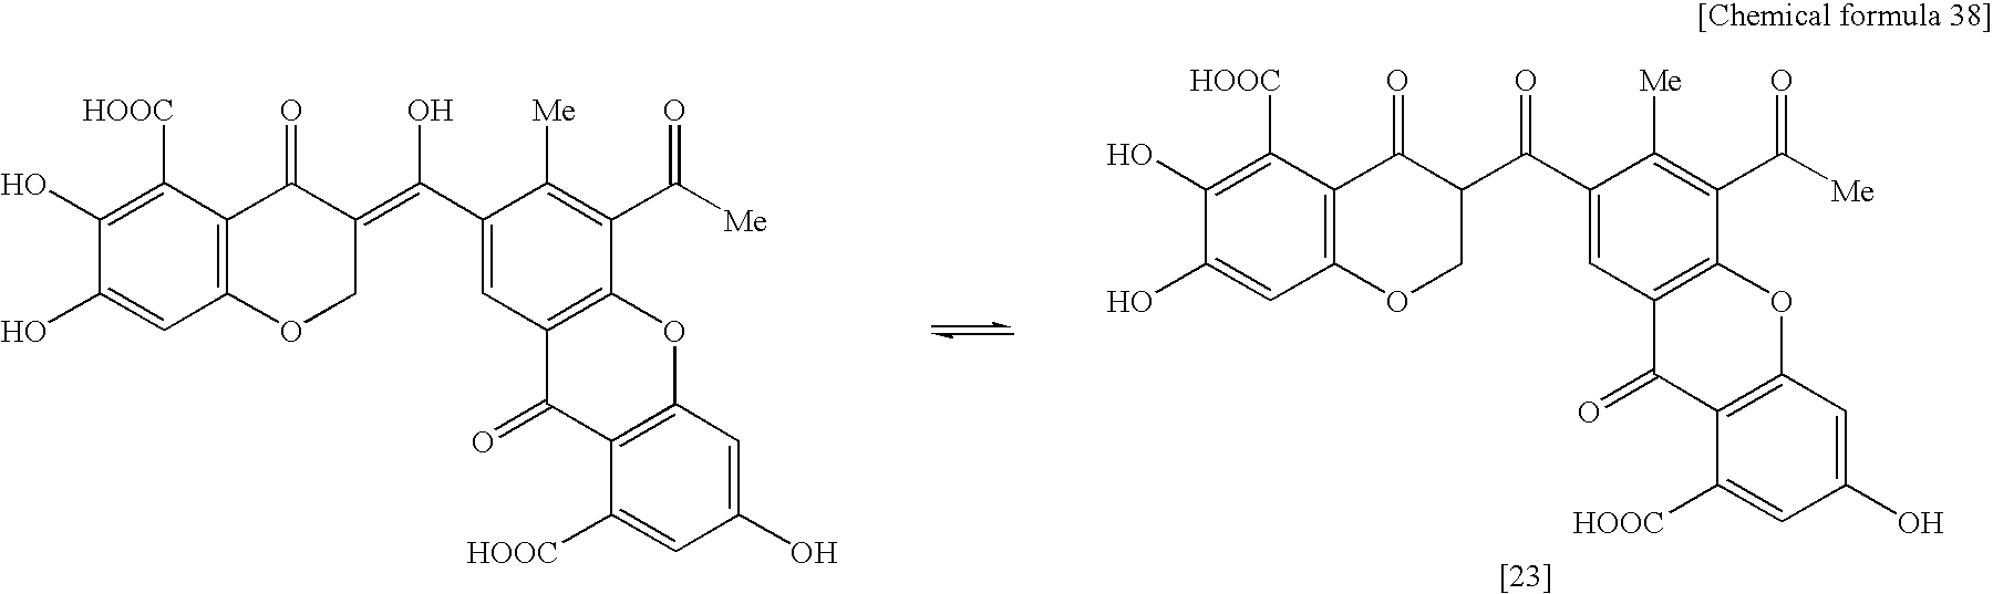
C1(O)=CC2=C(C([HOOC])=C1O)C(=O)C(C(C1=CC3=C(C(C([Me])=O)=C1[Me])OC1=C(C3=O)C([HOOC])=CC(O)=C1)=O)CO2.C1(O)=CC2=C(C([HOOC])=C1O)C(=O)C(=C(C1=CC3=C(C(C([Me])=O)=C1[Me])OC1=C(C3=O)C([HOOC])=CC(O)=C1)O)CO2
